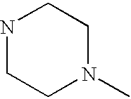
N1CCN(C)CC1
